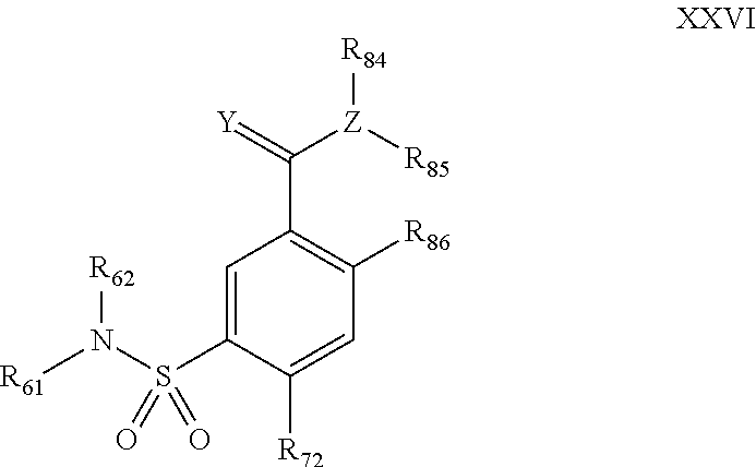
[R61]N(S(C1=CC(C(=[Y])[Z]([R85])[R84])=C([R86])C=C1[R72])(=O)=O)[R62]
